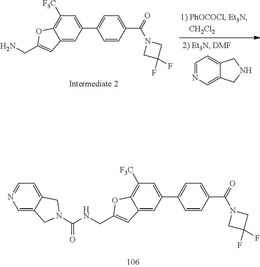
C1([F3C])=C2C(=CC(C3=CC=C(C(=O)N4CC(F)(F)C4)C=C3)=C1)C=C(CNC(=O)N1CC3=CN=CC=C3C1)O2.C1([F3C])=C2C(=CC(C3=CC=C(C(=O)N4CC(F)(F)C4)C=C3)=C1)C=C(CN)O2.C1=NC=C2C(=C1)CNC2
